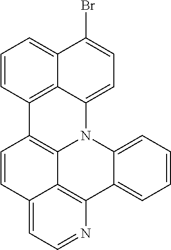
C12=C3C4=CC=CC=C4N4C1=C(C=CC2=CC=N3)C1=C2C4=CC=C(Br)C2=CC=C1
